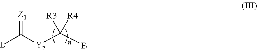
[L]C([Y2]C(B)([R3])[R4])=[Z1]
